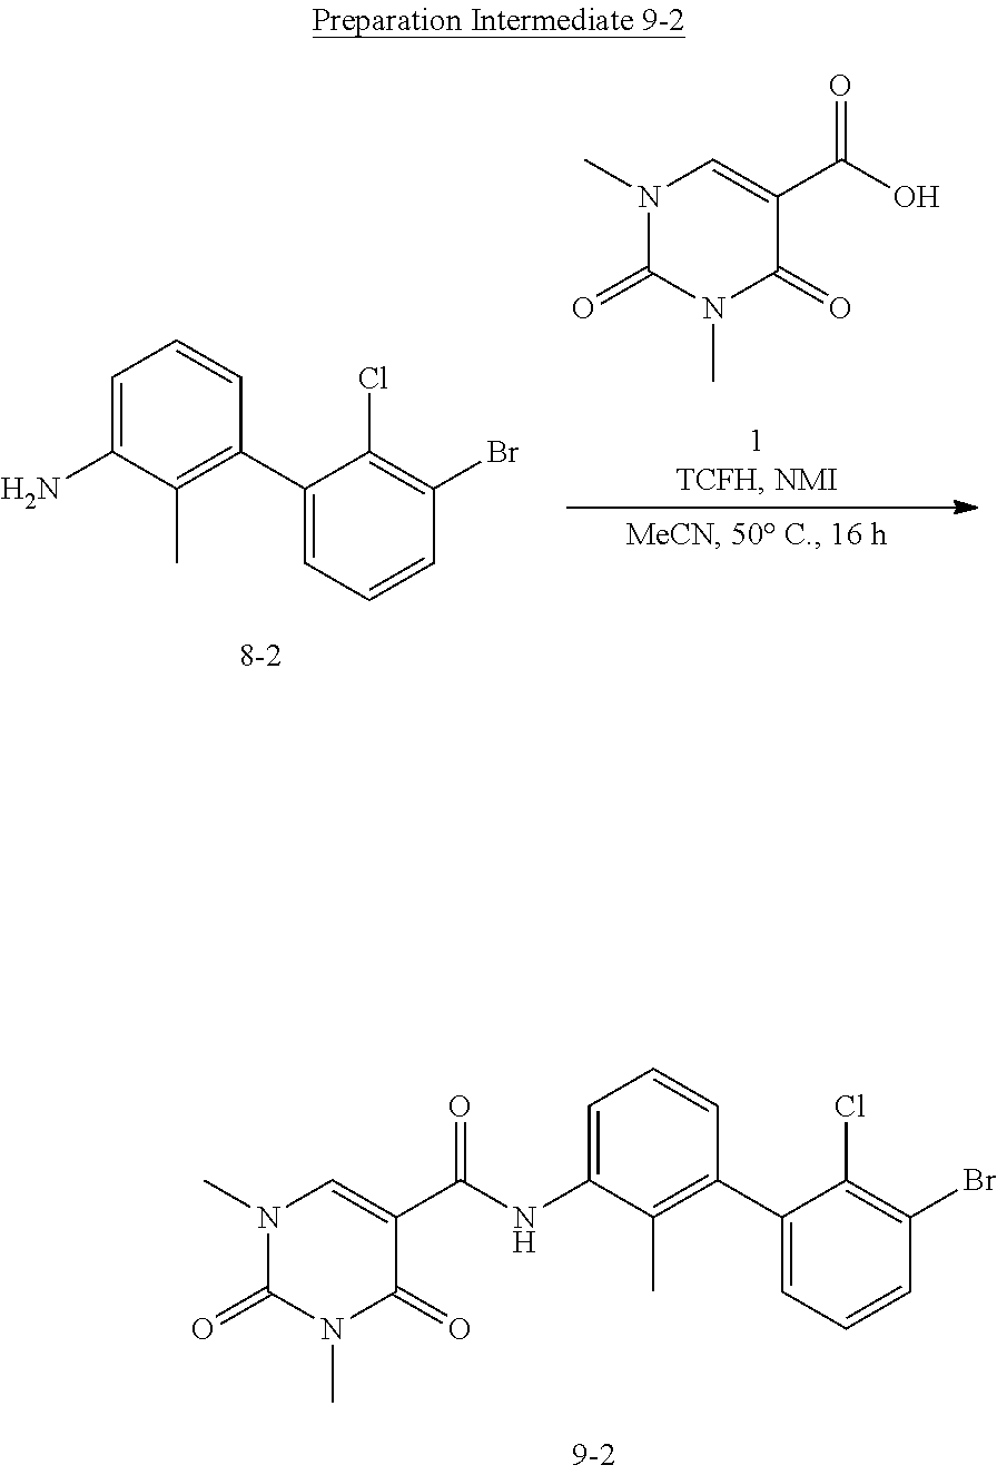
N1(C)C(=O)N(C)C(=O)C(C(O)=O)=C1.C1(C2=CC=CC(Br)=C2Cl)=C(C)C(N)=CC=C1.CN1C(=O)N(C)C=C(C(NC2=CC=CC(C3=CC=CC(Br)=C3Cl)=C2C)=O)C1=O
